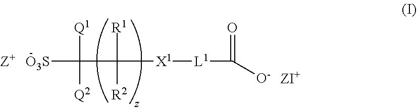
[O3S]C(C([R1])([R2])[X1][L1]C(=O)[O-])([Q1])[Q2]
